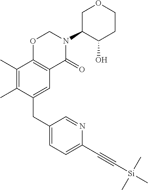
C1(CC2=CC3=C(C(C)=C2C)OCN(C2C(O)CCOC2)C3=O)=CC=C(C#C[Si](C)(C)C)N=C1
